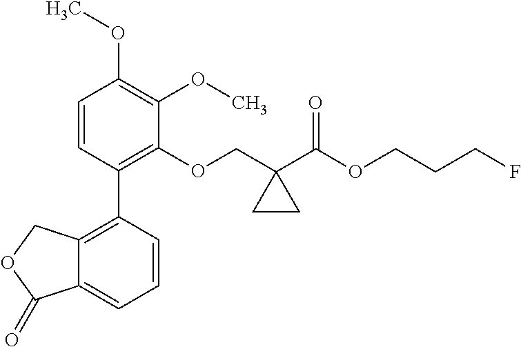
C1=CC(C2=C3C(=CC=C2)C(=O)OC3)=C(OCC2(C(OCCCF)=O)CC2)C(OC)=C1OC
